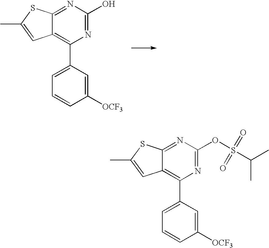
N1=C2C(=C(C3=CC=CC([OCF3])=C3)N=C1O)C=C(C)S2.N1=C2C(=C(C3=CC=CC([OCF3])=C3)N=C1OS(=O)(=O)C(C)C)C=C(C)S2
